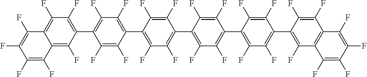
C1(F)=C2C(=C(F)C(C3=C(F)C(F)=C(C4=C(F)C(F)=C(C5=C(F)C(F)=C(C6=C(F)C(F)=C(C7=C(F)C8=C(C(F)=C7F)C(F)=C(F)C(F)=C8F)C(F)=C6F)C(F)=C5F)C(F)=C4F)C(F)=C3F)=C1F)C(F)=C(F)C(F)=C2F
